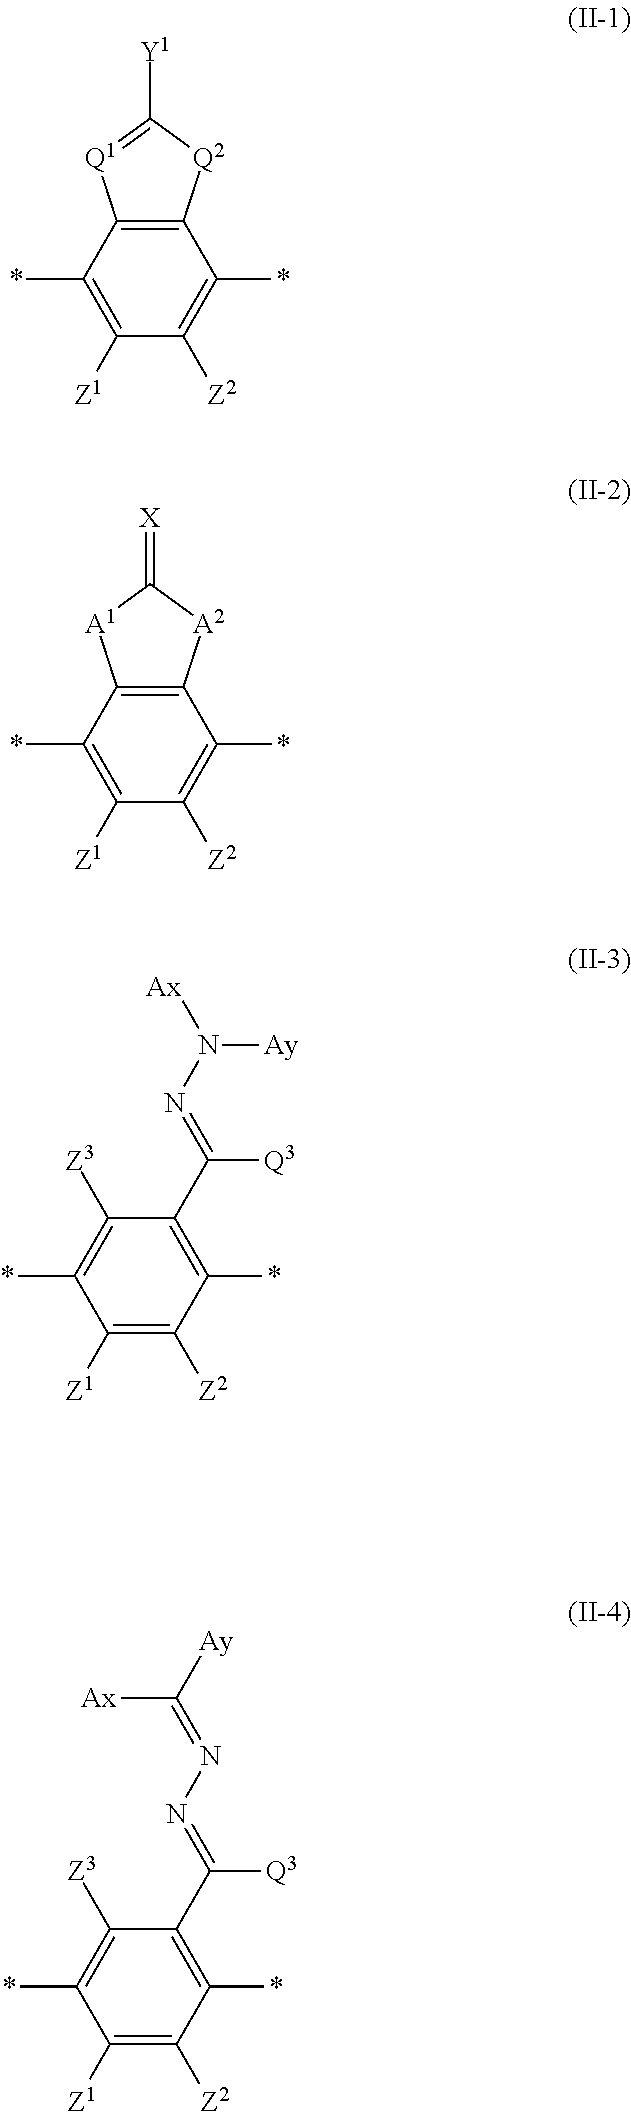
C12=C(C(*)=C([Z1])C([Z2])=C1*)[Q1]=C([Y1])[Q2]2.C12=C(C(*)=C([Z1])C([Z2])=C1*)[A1]C(=[X])[A2]2.C1(C(=NN([Ax])[Ay])[Q3])=C(*)C([Z2])=C([Z1])C(*)=C1[Z3].C1(C(=NN=C([Ay])[Ax])[Q3])=C(*)C([Z2])=C([Z1])C(*)=C1[Z3]
